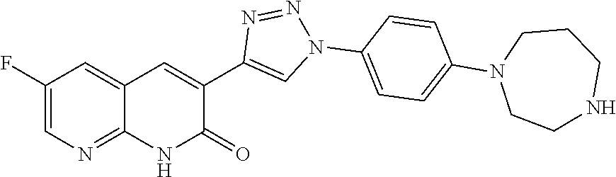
C12=NC=C(F)C=C1C=C(C1=CN(C3=CC=C(N4CCNCCC4)C=C3)N=N1)C(=O)N2
